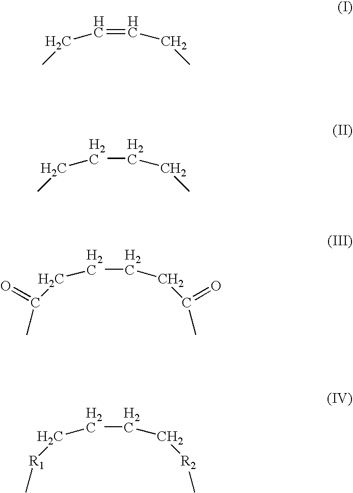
C(=CCC)CC.C(CCC)CC.C(CCC(C)=O)CC(C)=O.C(CC[R2]C)C[R1]C
